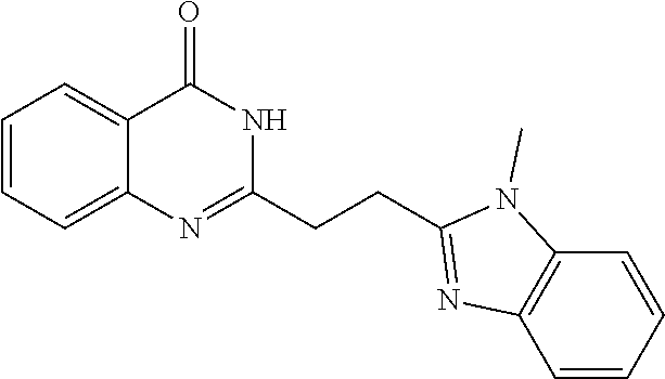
C1=CC=CC2=C1N=C(CCC1=NC3=CC=CC=C3C(=O)N1)N2C
